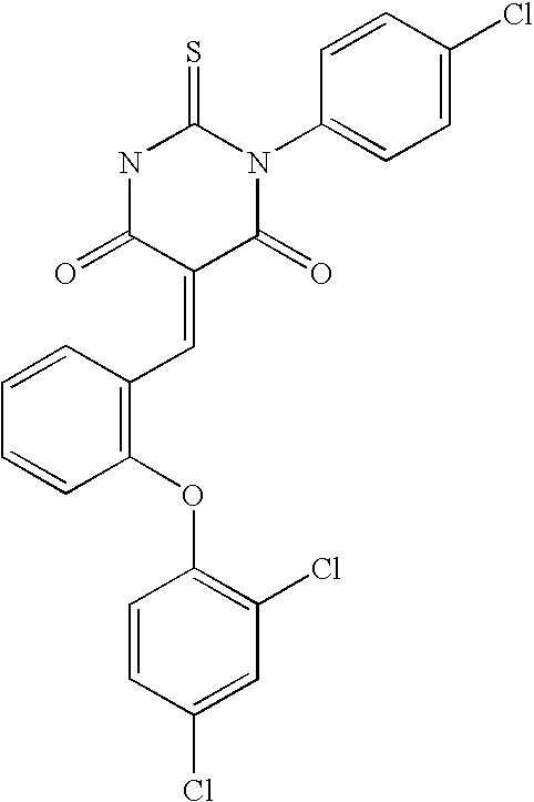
C1(OC2=C(Cl)C=C(Cl)C=C2)=C(C=C2C(=O)N(C3=CC=C(Cl)C=C3)C(=S)NC2=O)C=CC=C1
